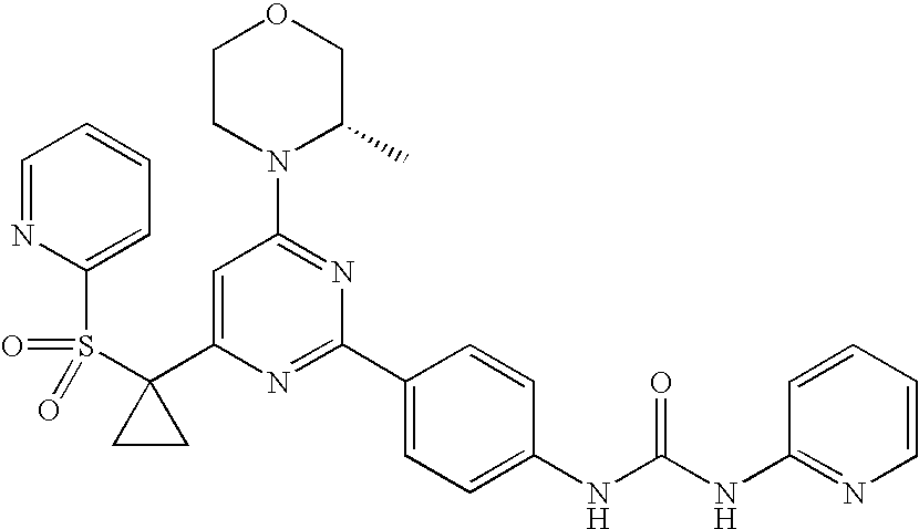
C1(C2=CC(N3C(C)COCC3)=NC(C3=CC=C(NC(=O)NC4=NC=CC=C4)C=C3)=N2)(S(=O)(=O)C2=CC=CC=N2)CC1
